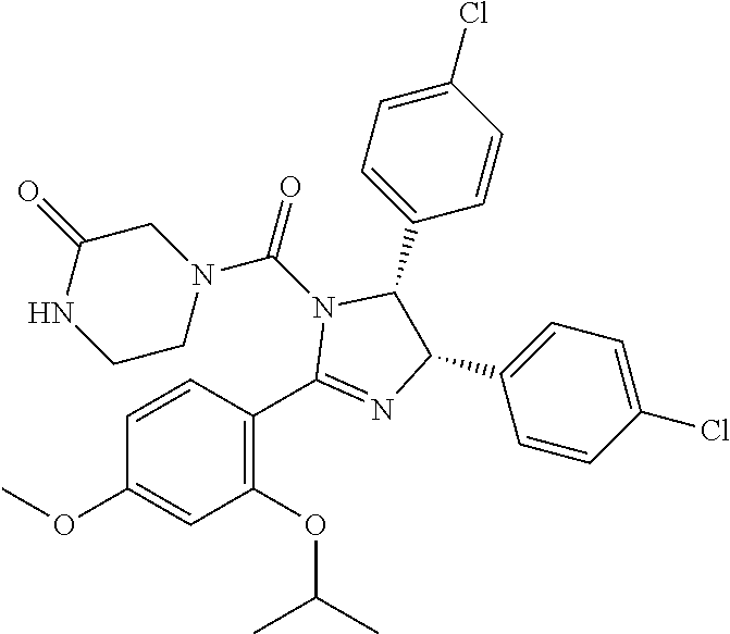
C1(OC)=CC(OC(C)C)=C(C2=NC(C3=CC=C(Cl)C=C3)C(C3=CC=C(Cl)C=C3)N2C(N2CC(=O)NCC2)=O)C=C1
